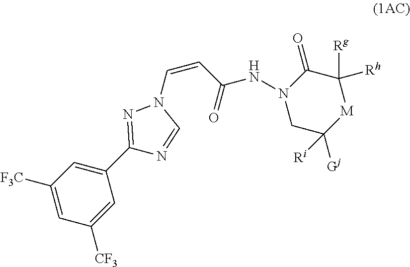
[F3C]C1=CC([CF3])=CC(C2=NN(C=CC(=O)NN3C(=O)C([Rg])([Rh])[M]C([Gj])([Ri])C3)C=N2)=C1
